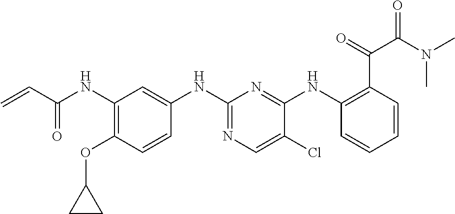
C1(NC(C=C)=O)=C(OC2CC2)C=CC(NC2=NC=C(Cl)C(NC3=C(C(=O)C(N(C)C)=O)C=CC=C3)=N2)=C1
